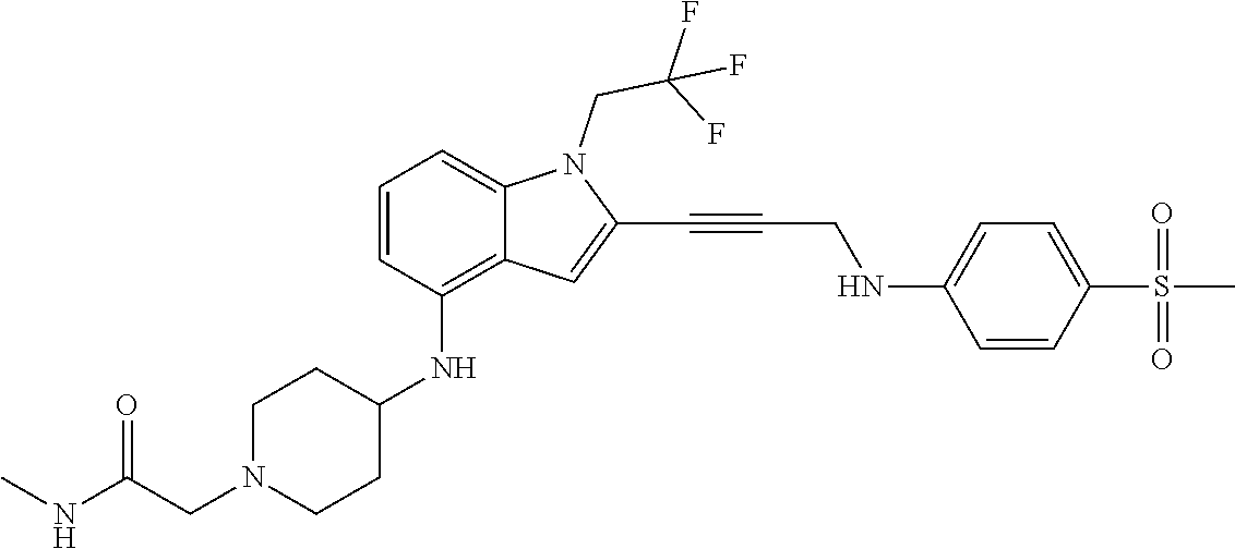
C(C#CC1=CC2=C(NC3CCN(CC(NC)=O)CC3)C=CC=C2N1CC(F)(F)F)NC1=CC=C(S(C)(=O)=O)C=C1
